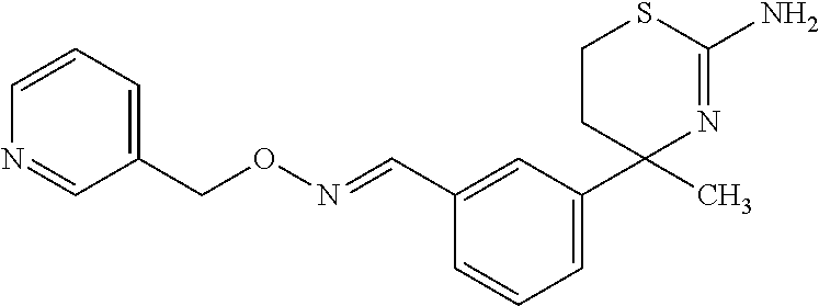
C1CC(C)(C2=CC=CC(C=NOCC3=CC=CN=C3)=C2)N=C(N)S1
